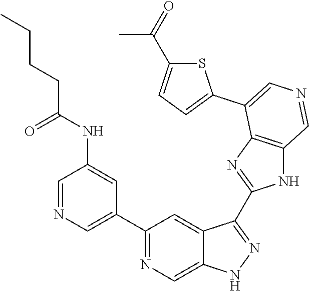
C1(C2=CN=CC(NC(CCCC)=O)=C2)=NC=C2C(=C1)C(C1=NC3=C(N1)C=NC=C3C1=CC=C(C(C)=O)S1)=NN2
